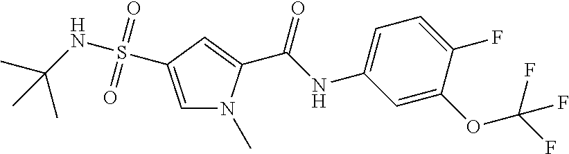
C1=C(S(NC(C)(C)C)(=O)=O)C=C(C(NC2=CC=C(F)C(OC(F)(F)F)=C2)=O)N1C
